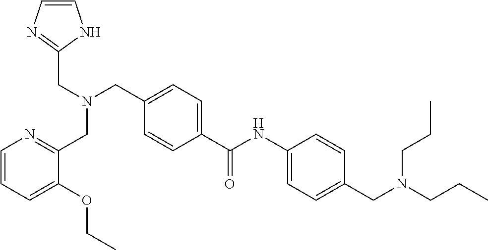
C1=C(C(NC2=CC=C(CN(CCC)CCC)C=C2)=O)C=CC(CN(CC2=NC=CN2)CC2=NC=CC=C2OCC)=C1
